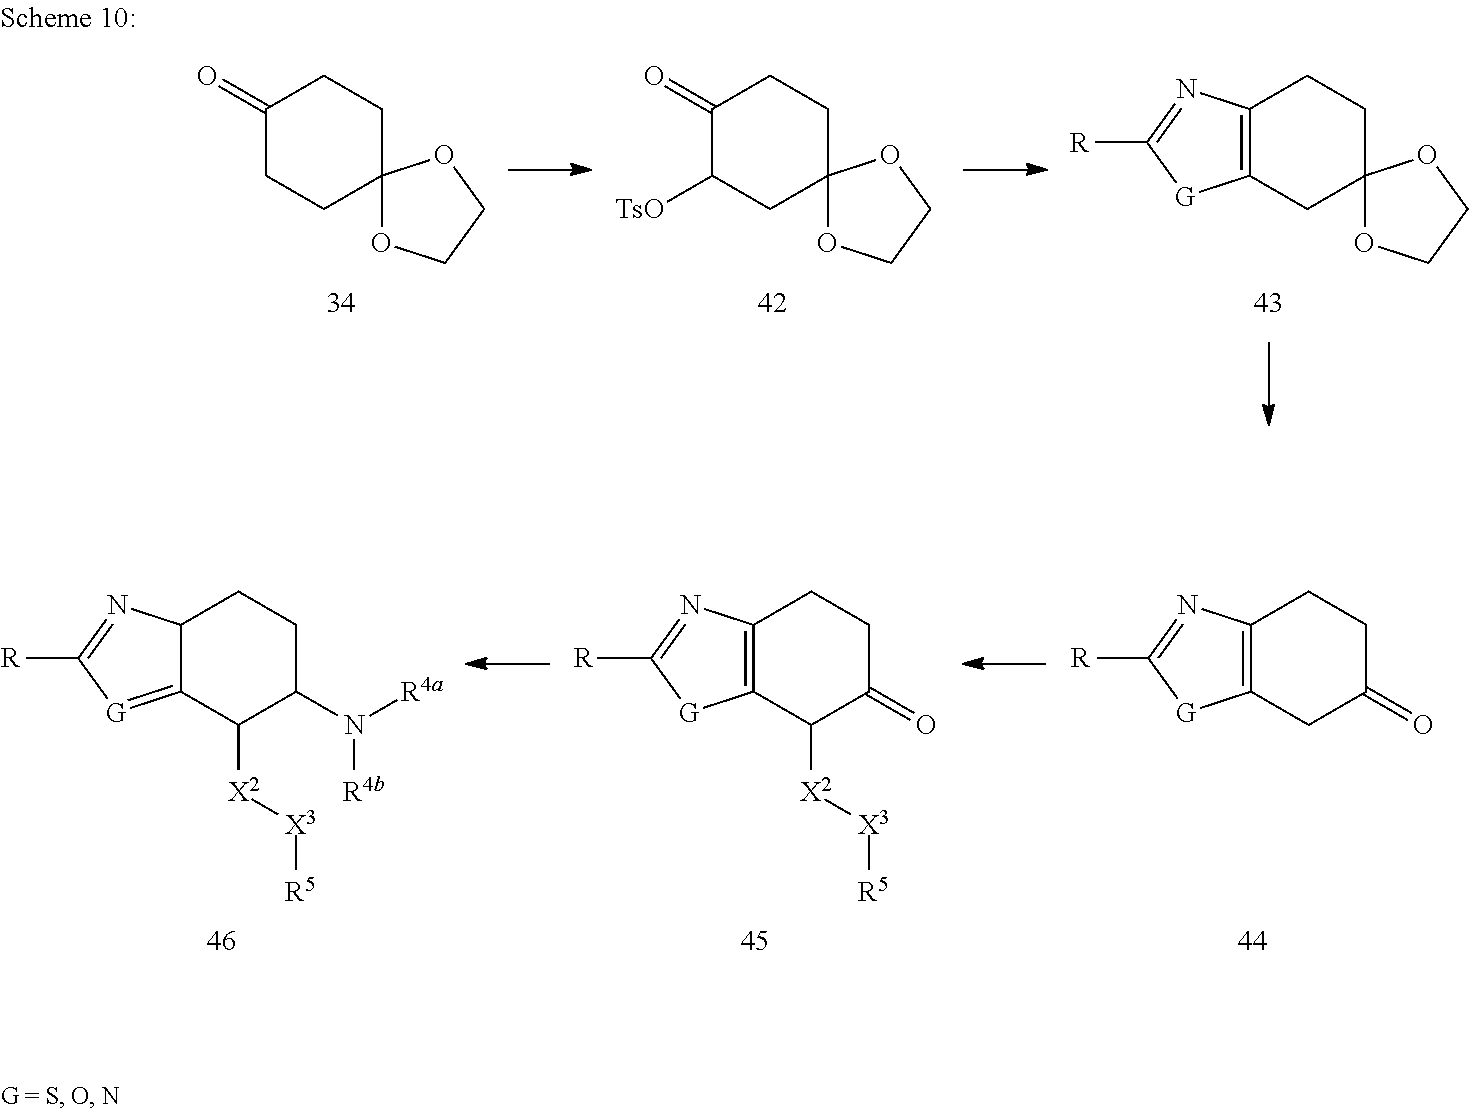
C12=C(C([X2][X3][R5])C(=O)CC1)[G]C([R])=N2.C12C(=[G]C([R])=N1)C([X2][X3][R5])C(N([R4a])[R4b])CC2.C12=C(CC(=O)CC1)[G]C([R])=N2.C1(=O)CCC2(CC1)OCCO2.C1(=O)C([TsO])CC2(CC1)OCCO2.C12=C(CC3(CC1)OCCO3)[G]C([R])=N2
